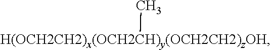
[H(OCH2CH2)x(OCH2CH)y(OCH2CH2)zOH]C
